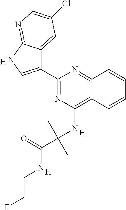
C1(C2=CNC3=NC=C(Cl)C=C23)=NC(NC(C(=O)NCCF)(C)C)=C2C(=N1)C=CC=C2.[H].[H].[H]
